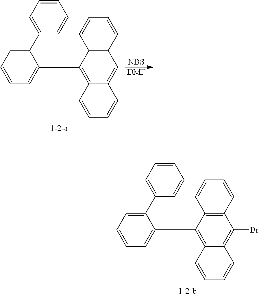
C1=CC=C(C2=CC=CC=C2C2=C3C(=C(Br)C4=C2C=CC=C4)C=CC=C3)C=C1.C1=CC=C(C2=CC=CC=C2C2=C3C(=CC4=C2C=CC=C4)C=CC=C3)C=C1.[NBS].[DMF]
